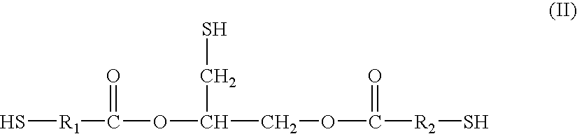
S[R1]C(OC(COC([R2]S)=O)CS)=O
